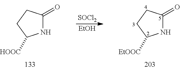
N1C(=O)CCC1[HOOC].[SOCl2].[EtOH].N1C(=O)CCC1[EtOOC]
